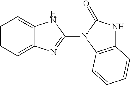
C1=CC=C2C(=C1)N=C(N1C(=O)NC3=C1C=CC=C3)N2
